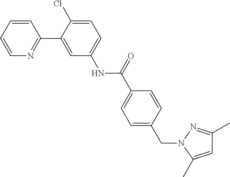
C1=CC=CN=C1C1=CC(NC(C2=CC=C(CN3C(C)=CC(C)=N3)C=C2)=O)=CC=C1Cl
